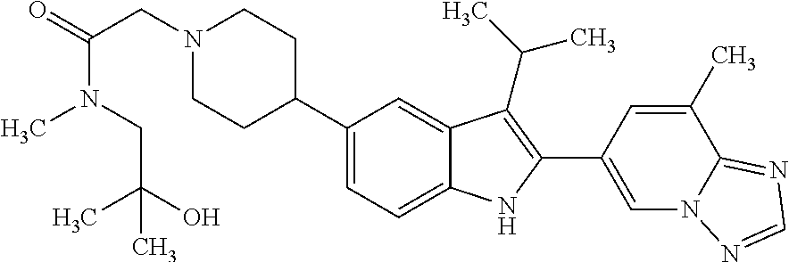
N1(CC(N(CC(C)(O)C)C)=O)CCC(C2=CC=C3C(=C2)C(C(C)C)=C(C2=CN4C(=NC=N4)C(C)=C2)N3)CC1
